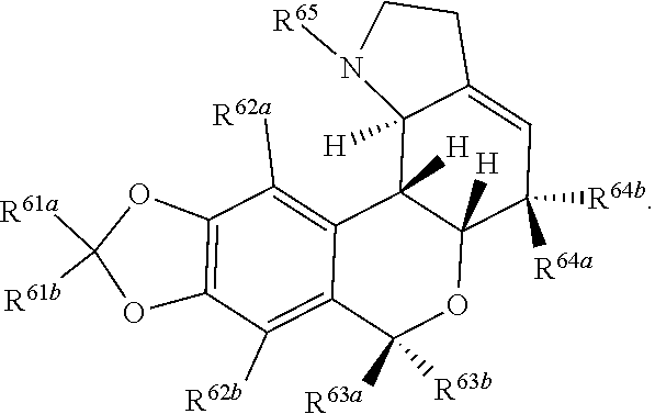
C12=C(C([R62b])=C3C(=C1[R62a])C1([H])C([H])(OC3([R63a])[R63b])C([R64a])([R64b])C=C3C1([H])N([R65])CC3)OC([R61a])([R61b])O2
